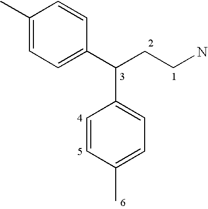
C1(C)=CC=C(C(CCN)C2=CC=C(C)C=C2)C=C1
